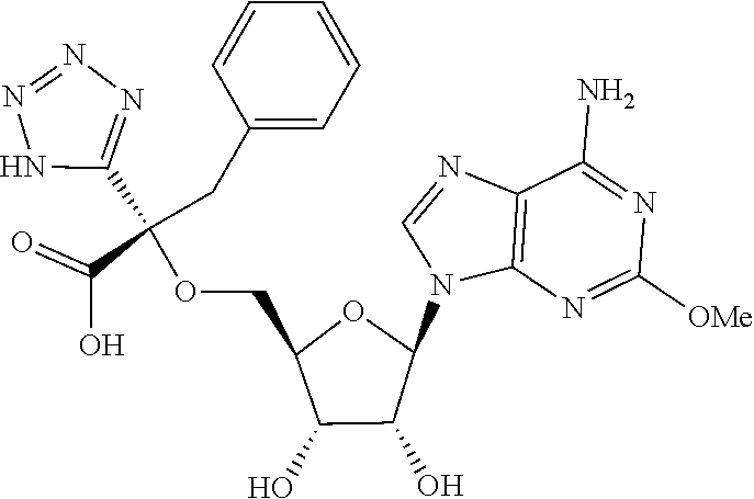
C12=C(N=C([OMe])N=C1N)N(C1OC(COC(C(=O)O)(C3=NN=NN3)CC3=CC=CC=C3)C(O)C1O)C=N2
